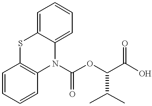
C1=C2C(=CC=C1)N(C(OC(C(O)=O)C(C)C)=O)C1=C(S2)C=CC=C1
